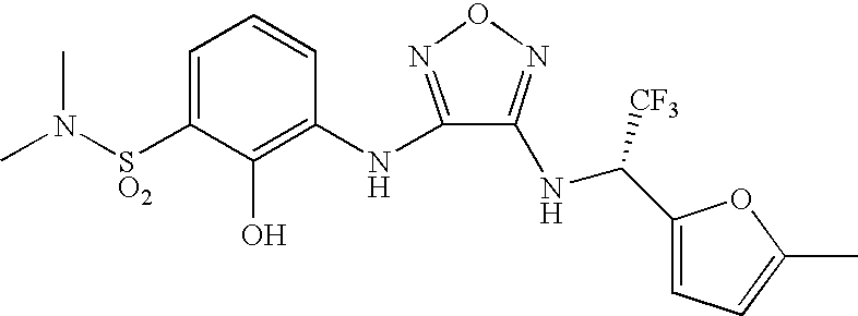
C1=C([SO2]N(C)C)C(O)=C(NC2=NON=C2NC(C2=CC=C(C)O2)[CF3])C=C1
